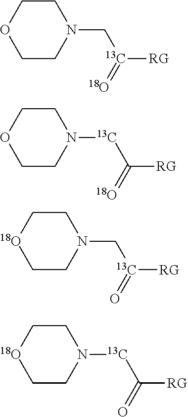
C1COCCN1C[13C](=[18O])[RG].C1COCCN1[13C]C(=[18O])[RG].C1C[18O]CCN1C[13C](=O)[RG].C1C[18O]CCN1[13C]C(=O)[RG]
